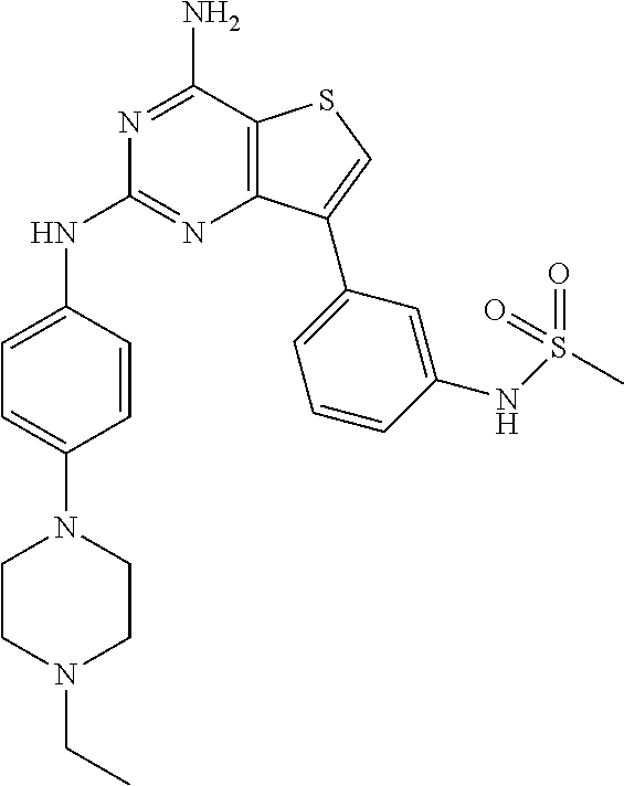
N1=C(N)C2=C(N=C1NC1=CC=C(N3CCN(CC)CC3)C=C1)C(C1=CC=CC(NS(=O)(=O)C)=C1)=CS2
